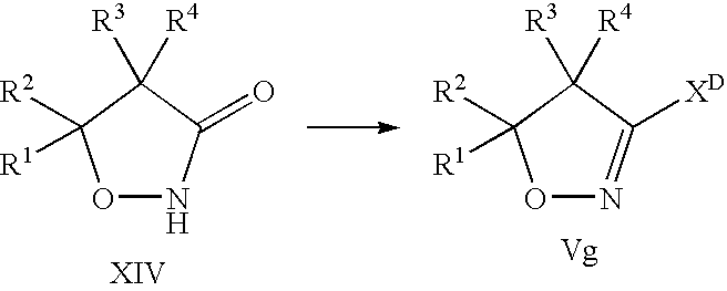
O1N=C([XD])C([R4])([R3])C1([R2])[R1].O1NC(=O)C([R4])([R3])C1([R2])[R1]
